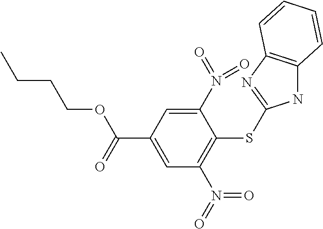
C1(N(=O)=O)=CC(C(OCCCC)=O)=CC(N(=O)=O)=C1SC1=NC2=C(N1)C=CC=C2
